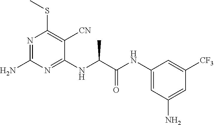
C1(NC(C(NC2=CC(N)=CC([CF3])=C2)=O)C)=NC(N)=NC(SC)=C1[CN]
